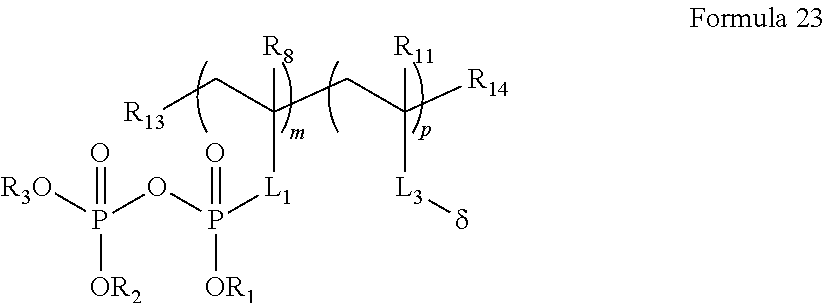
P(OP([L1]C(C[R13])(CC([R14])([R11])[L3][d])[R8])(=O)[OR1])([R3O])(=O)[OR2]
